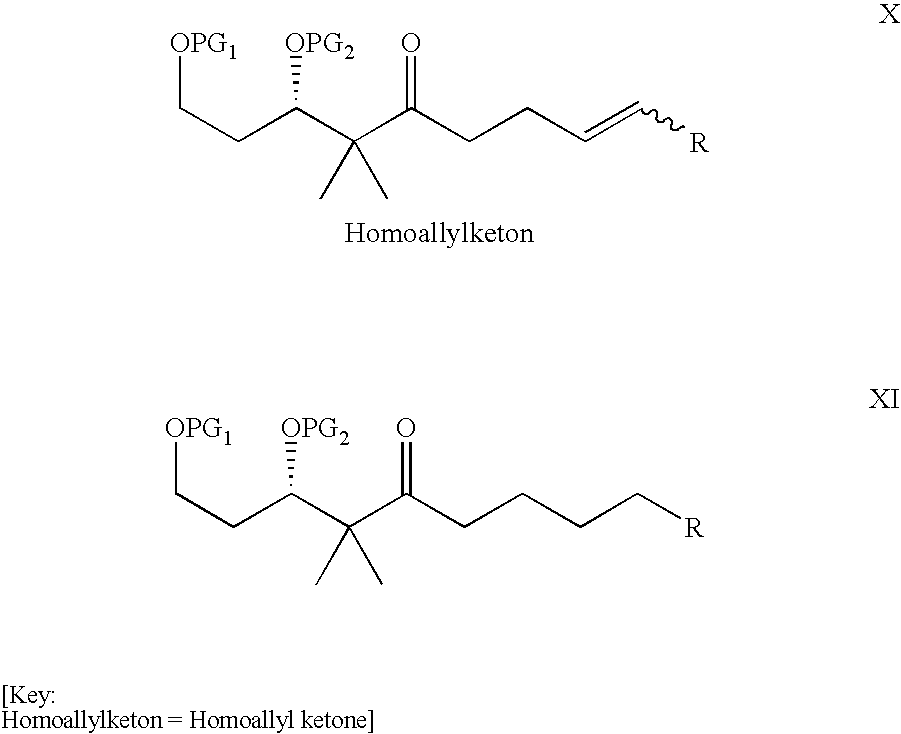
C(CC(C(C(CCC=C[R])=O)(C)C)[OPG2])[OPG1].C(CC(C(C(CCCC[R])=O)(C)C)[OPG2])[OPG1]
